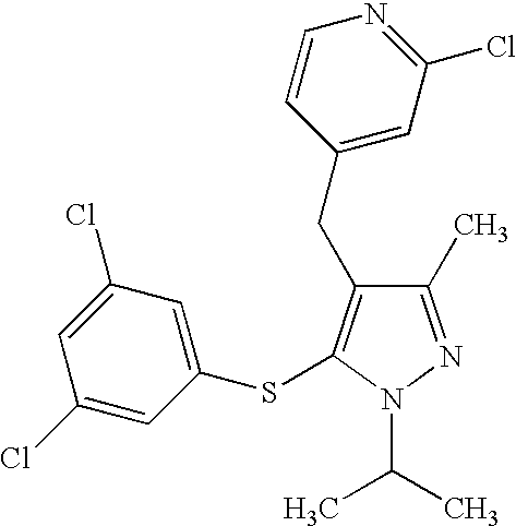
C1(C)=NN(C(C)C)C(SC2=CC(Cl)=CC(Cl)=C2)=C1CC1=CC(Cl)=NC=C1
